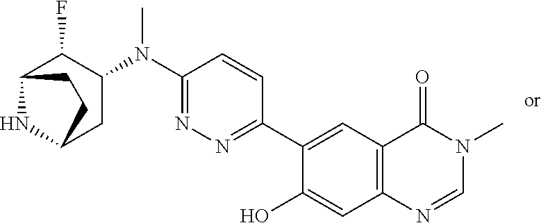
C1(N(C2=NN=C(C3=CC4=C(C=C3O)N=CN(C)C4=O)C=C2)C)C(F)C2NC(C1)CC2
